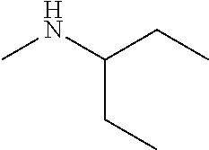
CCC(NC)CC
